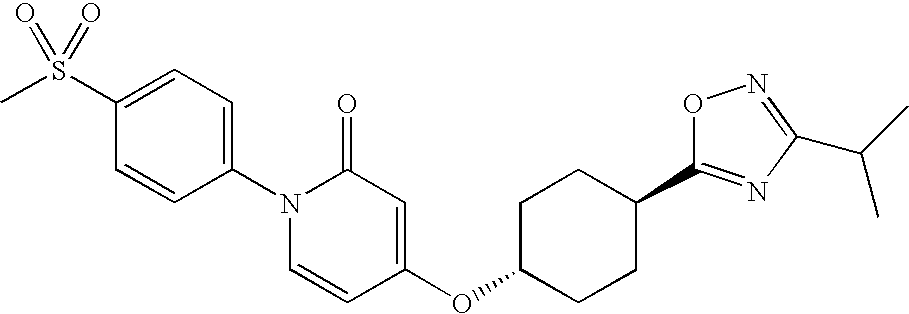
C1(S(C)(=O)=O)=CC=C(N2C=CC(OC3CCC(C4=NC(C(C)C)=NO4)CC3)=CC2=O)C=C1
